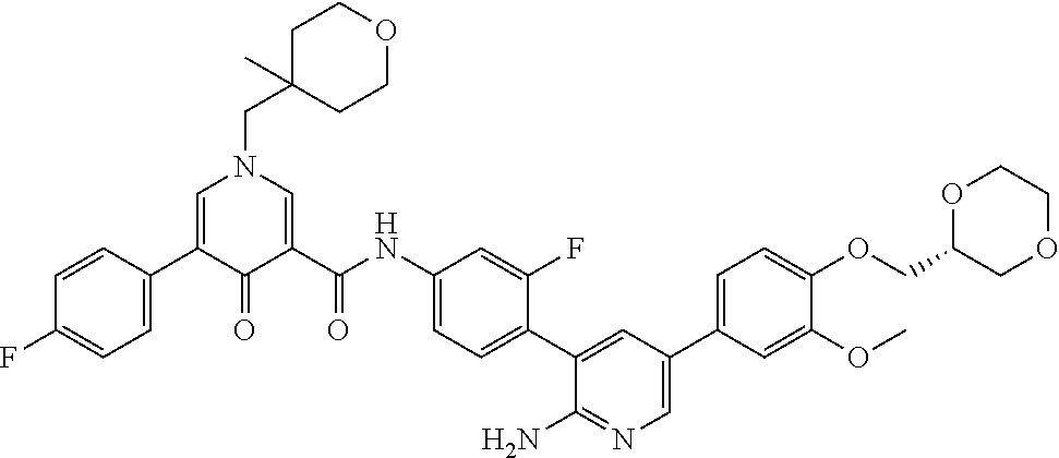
C1=C(C2=CC=C(F)C=C2)C(=O)C(C(NC2=CC=C(C3=CC(C4=CC=C(OCC5COCCO5)C(OC)=C4)=CN=C3N)C(F)=C2)=O)=CN1CC1(C)CCOCC1
